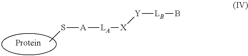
S([A][LA][X][Y][LB]B)C
